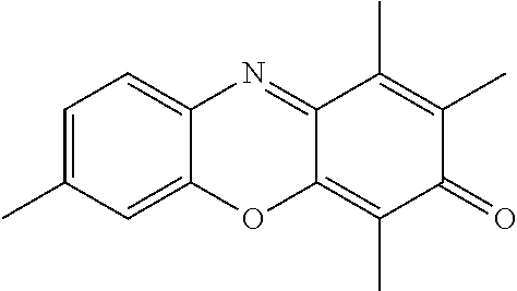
C1=C(C)C=C2C(=C1)N=C1C(=C(C)C(=O)C(C)=C1C)O2
